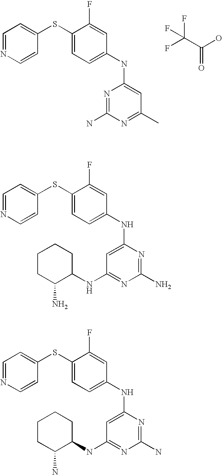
C1=NC=CC(SC2=CC=C(NC3=CC(C)=NC(N)=N3)C=C2F)=C1.C(C(O)=O)(F)(F)F.C1=NC=CC(SC2=CC=C(NC3=CC(NC4CCCCC4N)=NC(N)=N3)C=C2F)=C1.C1=NC=CC(SC2=CC=C(NC3=CC(NC4CCCCC4N)=NC(N)=N3)C=C2F)=C1
